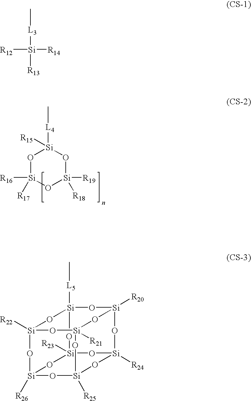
O1[Si]([R16])([R17])O[Si]([R19])([R18])O[Si]1([L4]C)[R15].[R12][Si]([R14])([R13])[L3]C.[Si]12([R26])O[Si]3([R25])O[Si]4([R21])O[Si]5([R20])O[Si]([R24])(O3)O[Si]([R23])(O[Si]([L5]C)(O[Si]([R22])(O1)O4)O5)O2
